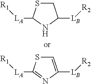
S1CC([LB][R2])NC1[LA][R1].S1C=C([LB][R2])N=C1[LA][R1]
